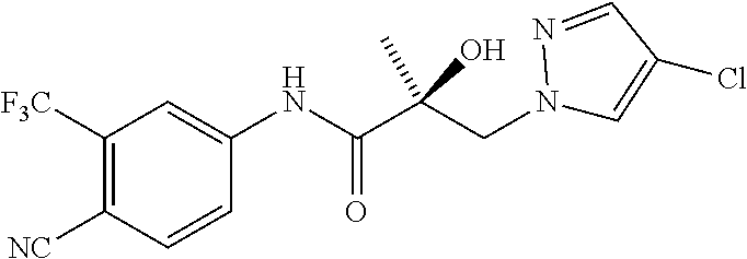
C1([F3C])=C([NC])C=CC(NC(C(CN2C=C(Cl)C=N2)(O)C)=O)=C1
